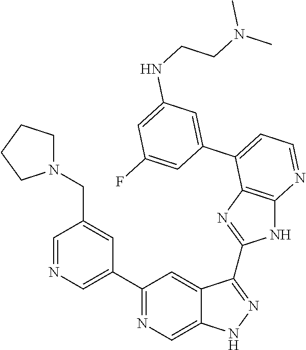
C1=NC=C(C2=NC=C3C(=C2)C(C2=NC4=C(N2)N=CC=C4C2=CC(NCCN(C)C)=CC(F)=C2)=NN3)C=C1CN1CCCC1
